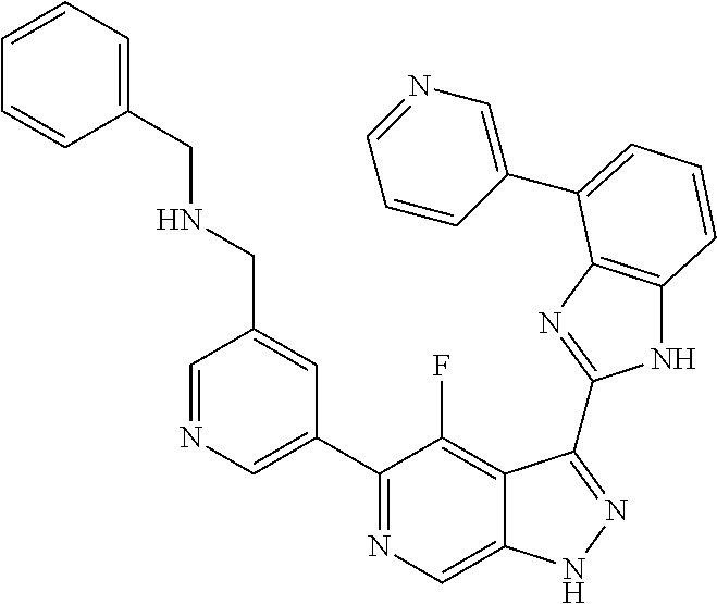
C1=NC=C(C2=NC=C3C(=C2F)C(C2=NC4=C(N2)C=CC=C4C2=CN=CC=C2)=NN3)C=C1CNCC1=CC=CC=C1
